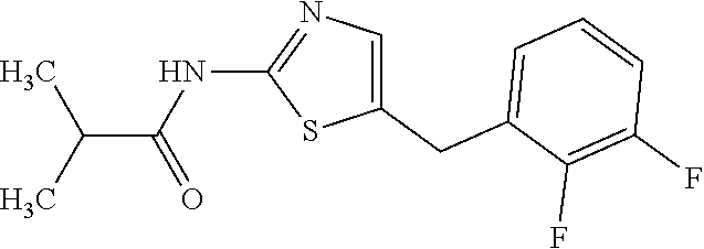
N(C(=O)C(C)C)C1=NC=C(CC2=CC=CC(F)=C2F)S1
